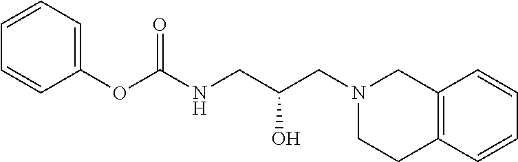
O(C1=CC=CC=C1)C(=O)NCC(O)CN1CCC2=C(C1)C=CC=C2
